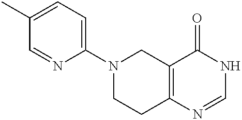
C1(N2CCC3=C(C2)C(=O)NC=N3)=CC=C(C)C=N1
